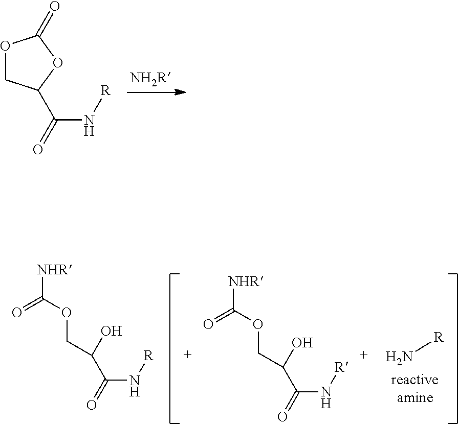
O1CC(C(N[R])=O)OC1=O.C(C(N[R])=O)(O)COC(=O)[NHR].C(C(N[R])=O)(O)COC(=O)[NHR].N[R]
